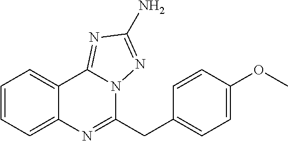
C1=CC=C2C(=C1)C1=NC(N)=NN1C(CC1=CC=C(OC)C=C1)=N2
